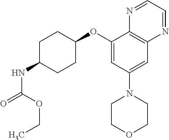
C1(OC2CCC(NC(=O)OCC)CC2)=CC(N2CCOCC2)=CC2=C1N=CC=N2
